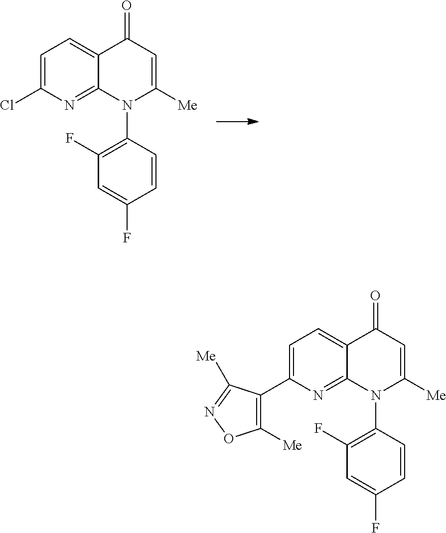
ClC1=CC=C2C(=N1)N(C1=C(F)C=C(F)C=C1)C([Me])=CC2=O.C1([Me])=C(C2=CC=C3C(=N2)N(C2=C(F)C=C(F)C=C2)C([Me])=CC3=O)C([Me])=NO1
